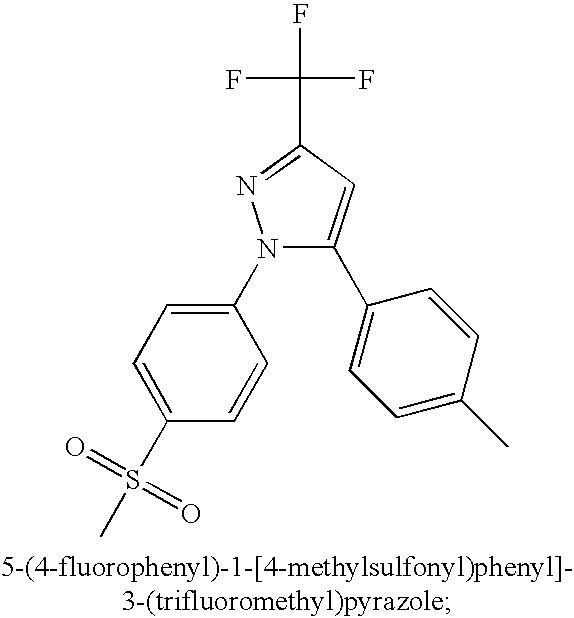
C1(N2C(C3=CC=C(C)C=C3)=CC(C(F)(F)F)=N2)=CC=C(S(C)(=O)=O)C=C1
